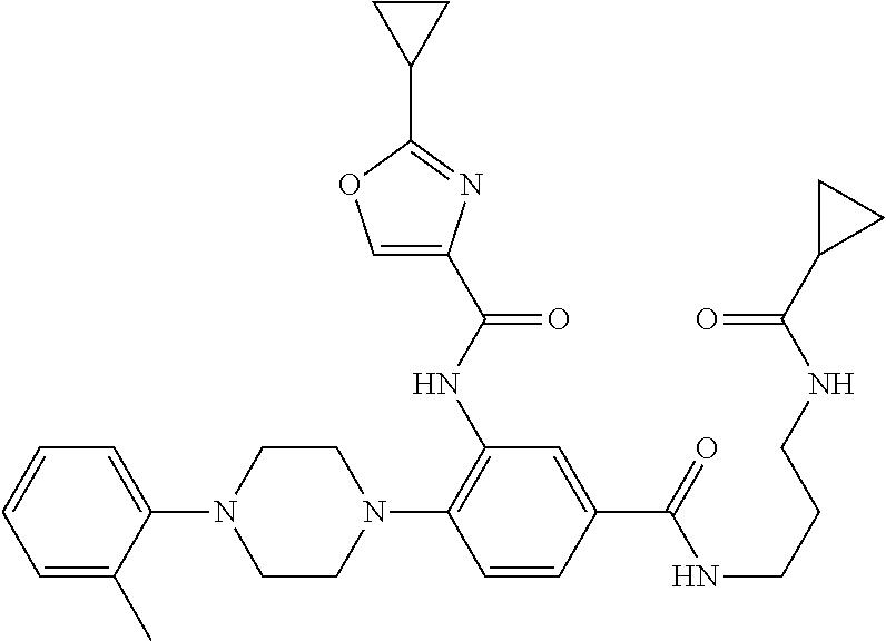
C1(N2CCN(C3=C(NC(=O)C4=COC(C5CC5)=N4)C=C(C(NCCCNC(C4CC4)=O)=O)C=C3)CC2)=CC=CC=C1C
